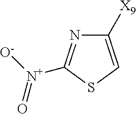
C1([X9])=CSC([N+]([O-])=O)=N1
